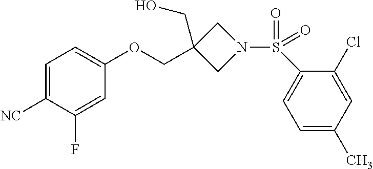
C1=C([NC])C(F)=CC(OCC2(CO)CN(S(=O)(C3=CC=C(C)C=C3Cl)=O)C2)=C1
